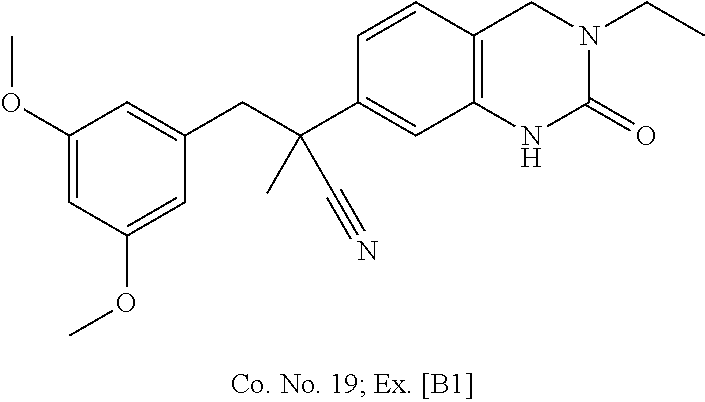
C(C1=CC2=C(C=C1)CN(CC)C(=O)N2)(C#N)(CC1=CC(OC)=CC(OC)=C1)C
